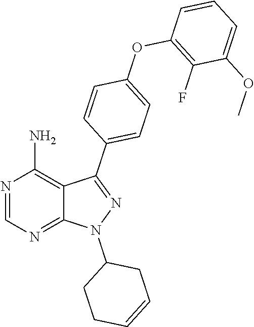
N1(C2CCC=CC2)N=C(C2=CC=C(OC3=C(F)C(OC)=CC=C3)C=C2)C2=C(N)N=CN=C12
